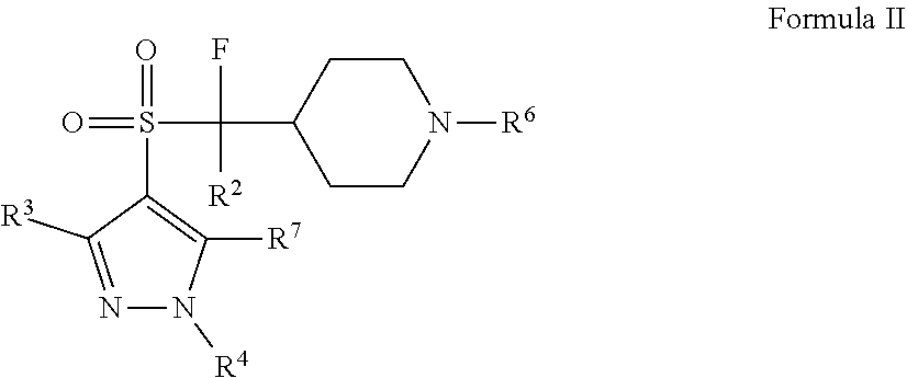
C1CC(C(S(=O)(C2=C([R7])N([R4])N=C2[R3])=O)(F)[R2])CCN1[R6]
